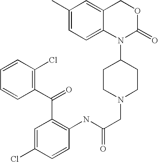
C1=CC(Cl)=C(C(=O)C2=C(NC(CN3CCC(N4C(=O)OCC5=CC(C)=CC=C45)CC3)=O)C=CC(Cl)=C2)C=C1
